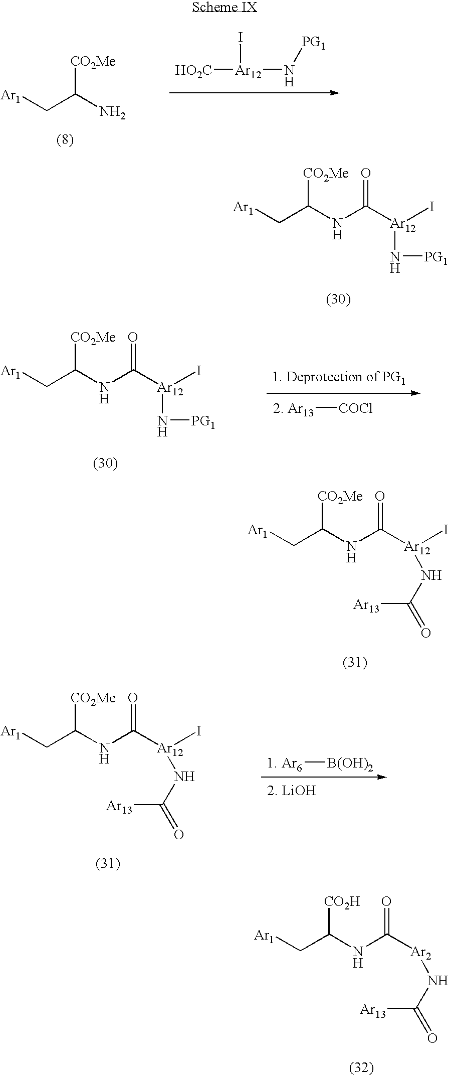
[Ar1]CC(N)[CO2Me].[HO2C][Ar12](N[PG1])I.[Ar1]CC(NC([Ar12](N[PG1])I)=O)[CO2Me].[Ar1]CC(NC([Ar12](N[PG1])I)=O)[CO2Me].[2. Ar13][COCl].[Ar1]CC(NC([Ar12](NC(=O)[Ar13])I)=O)[CO2Me].[Ar1]CC(NC([Ar12](NC(=O)[Ar13])I)=O)[CO2Me].[1. Ar6][B(OH)2].[Ar1]CC(NC([Ar2]NC(=O)[Ar13])=O)[CO2H]
